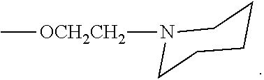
[OCH2CH2](C)N1CCCCC1
